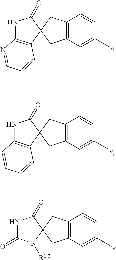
C12=C(C=C(C)C=C1)CC1(C2)C(=O)NC2=C1C=CC=N2.C12=C(C=C(C)C=C1)CC1(C2)C(=O)NC2=C1C=CC=C2.C12=C(C=C(C)C=C1)CC1(C2)C(=O)NC(=O)N1[R1.2]
